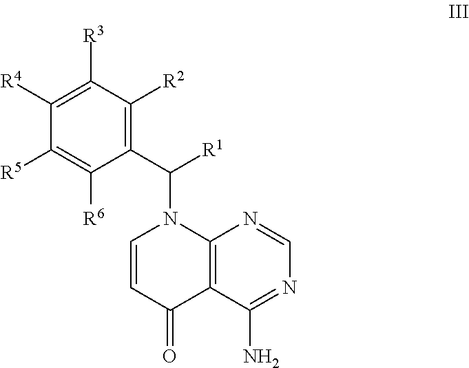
C1([R4])=C([R3])C([R2])=C(C(N2C=CC(=O)C3=C2N=CN=C3N)[R1])C([R6])=C1[R5]
